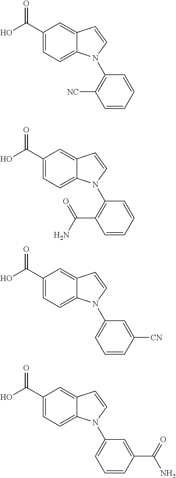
C1(C(O)=O)=CC=C2C(=C1)C=CN2C1=C([NC])C=CC=C1.C1(C(O)=O)=CC=C2C(=C1)C=CN2C1=C(C(=O)N)C=CC=C1.C1(C(O)=O)=CC=C2C(=C1)C=CN2C1=CC=CC([CN])=C1.C1(C(O)=O)=CC=C2C(=C1)C=CN2C1=CC=CC(C(=O)N)=C1
